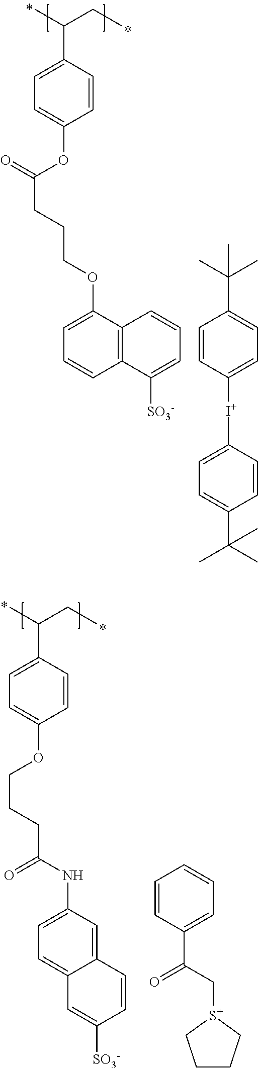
C1=C(C(C)CC)C=CC(OC(=O)CCCOC2=CC=CC3=C2C=CC=C3[SO3-])=C1.C1=CC([I+]C2=CC=C(C(C)(C)C)C=C2)=CC=C1C(C)(C)C.C1=C(C(C)CC)C=CC(OCCCC(NC2=CC=C3C(=C2)C=CC([SO3-])=C3)=O)=C1.C1CC[S+](CC(=O)C2=CC=CC=C2)C1
